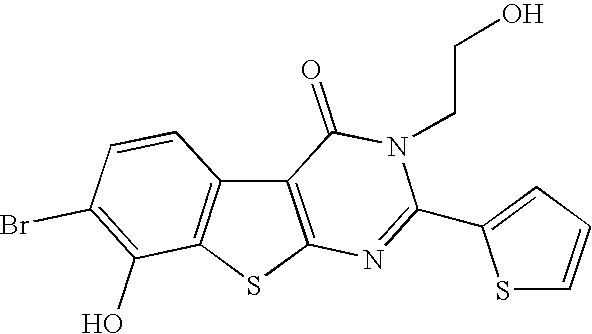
C12=C(SC3=C1C=CC(Br)=C3O)N=C(C1=CC=CS1)N(CCO)C2=O
